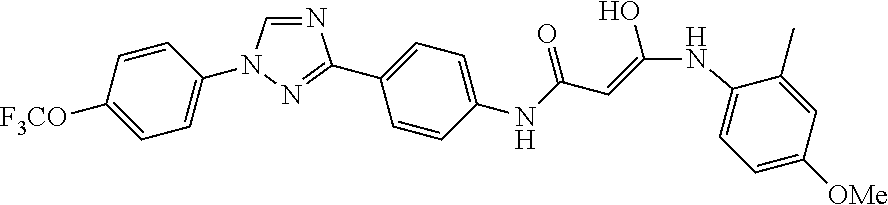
C1=CC([F3CO])=CC=C1N1C=NC(C2=CC=C(NC(=O)C=C(O)NC3=CC=C([OMe])C=C3C)C=C2)=N1
